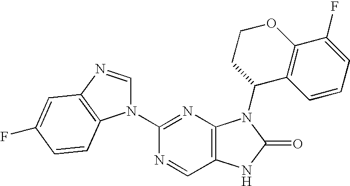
C12=C(N=C(N3C=NC4=C3C=CC(F)=C4)N=C1)N(C1C3=C(OCC1)C(F)=CC=C3)C(=O)N2
